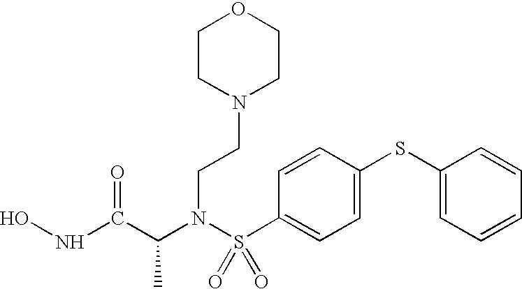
N(C(C(N(S(C1=CC=C(SC2=CC=CC=C2)C=C1)(=O)=O)CCN1CCOCC1)C)=O)O
